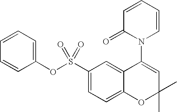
C1=CC=CC(OS(C2=CC=C3C(=C2)C(N2C=CC=CC2=O)=CC(C)(C)O3)(=O)=O)=C1
